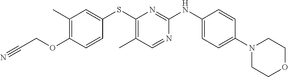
C1(C)=C(OCC#N)C=CC(SC2=C(C)C=NC(NC3=CC=C(N4CCOCC4)C=C3)=N2)=C1
